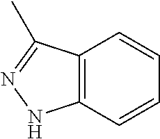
C12=C(C(C)=NN1)C=CC=C2
